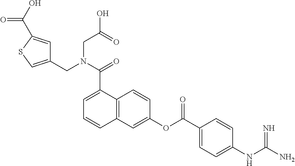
C12=C(C=C(OC(C3=CC=C(NC(N)=N)C=C3)=O)C=C1)C=CC=C2C(=O)N(CC(=O)O)CC1=CSC(C(O)=O)=C1
